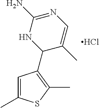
C1=C(C)SC(C)=C1C1C(C)=CN=C(N)N1.Cl
